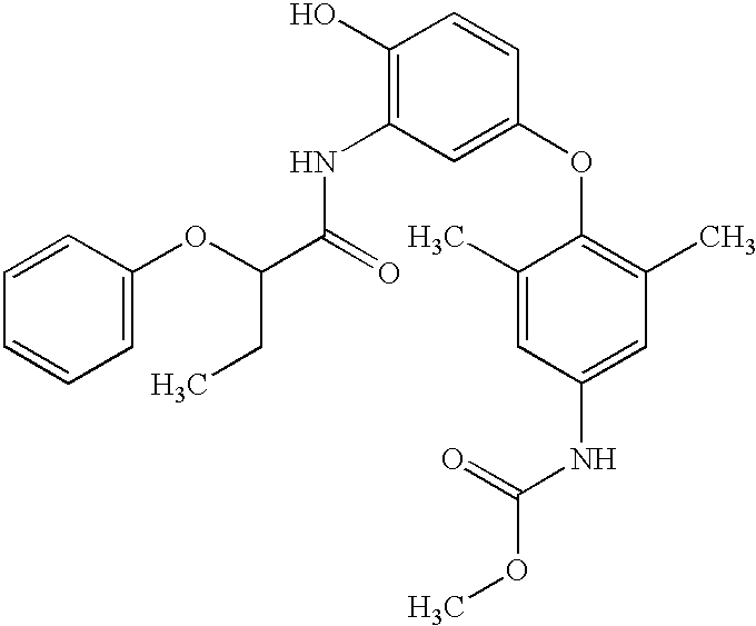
C1(O)=C(NC(=O)C(CC)OC2=CC=CC=C2)C=C(OC2=C(C)C=C(NC(=O)OC)C=C2C)C=C1
